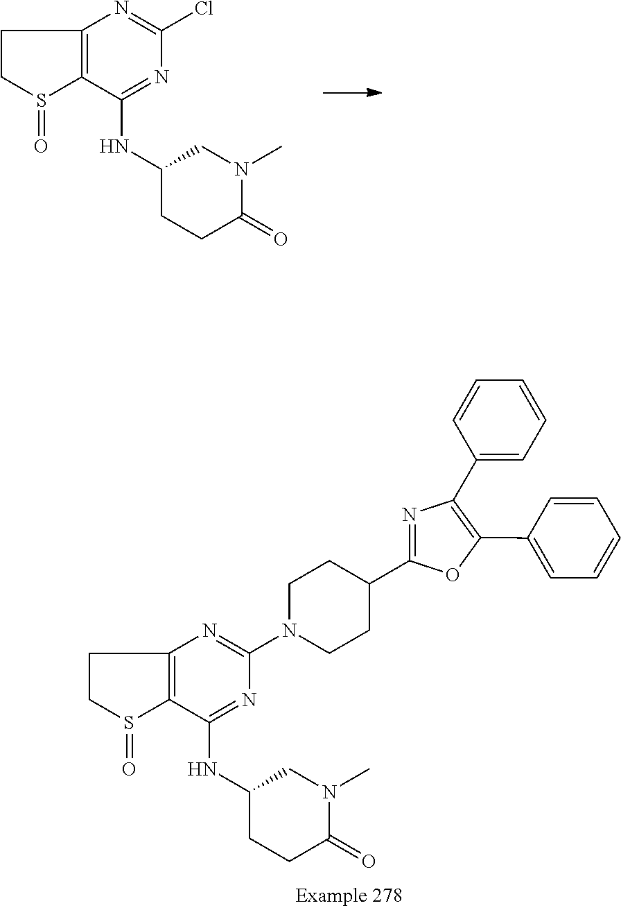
C1CS(=O)C2=C1N=C(Cl)N=C2NC1CCC(=O)N(C)C1.C1CS(=O)C2=C1N=C(N1CCC(C3=NC(C4=CC=CC=C4)=C(C4=CC=CC=C4)O3)CC1)N=C2NC1CCC(=O)N(C)C1
